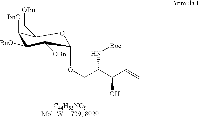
C1([BnO])C([BnO])C([OBn])C(OCC(C(C=C)O)N[Boc])OC1C[OBn]
